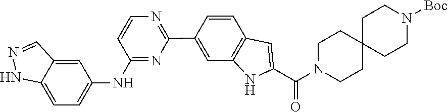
C1CN(C(C2=CC3=C(C=C(C4=NC=CC(NC5=CC=C6NN=CC6=C5)=N4)C=C3)N2)=O)CCC12CCN([Boc])CC2
